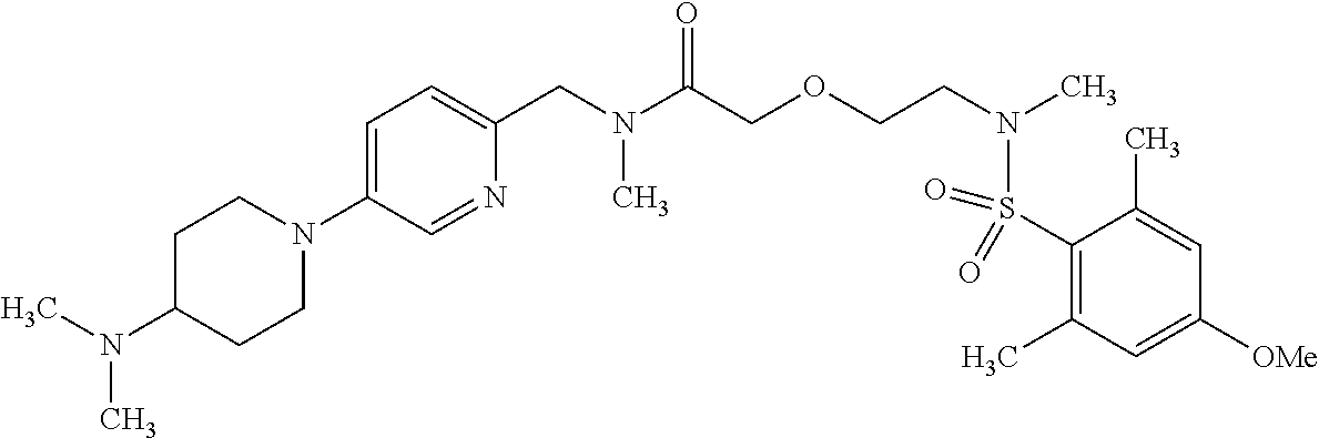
C1=C(N2CCC(N(C)C)CC2)C=NC(CN(C(COCCN(S(C2=C(C)C=C([OMe])C=C2C)(=O)=O)C)=O)C)=C1
